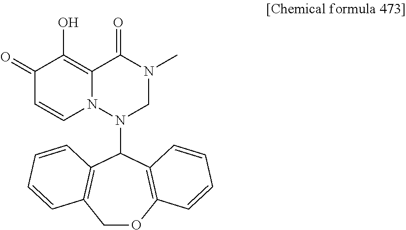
C1(=O)C=CN2C(=C1O)C(=O)N(C)CN2C1C2=C(COC3=C1C=CC=C3)C=CC=C2
